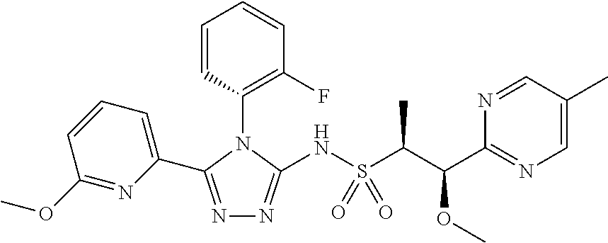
N1=C(C2=CC=CC(OC)=N2)N(C2=C(F)C=CC=C2)C(NS(C(C)C(OC)C2=NC=C(C)C=N2)(=O)=O)=N1
